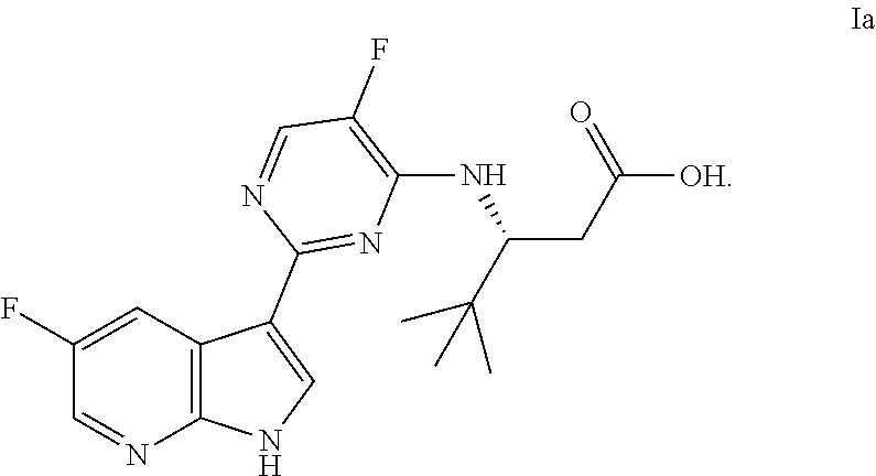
C1=NC(C2=CNC3=C2C=C(F)C=N3)=NC(NC(CC([OH])=O)C(C)(C)C)=C1F
